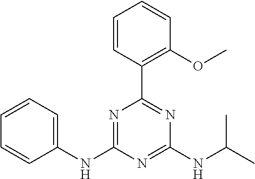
C1(NC2=NC(C3=C(OC)C=CC=C3)=NC(NC(C)C)=N2)=CC=CC=C1
